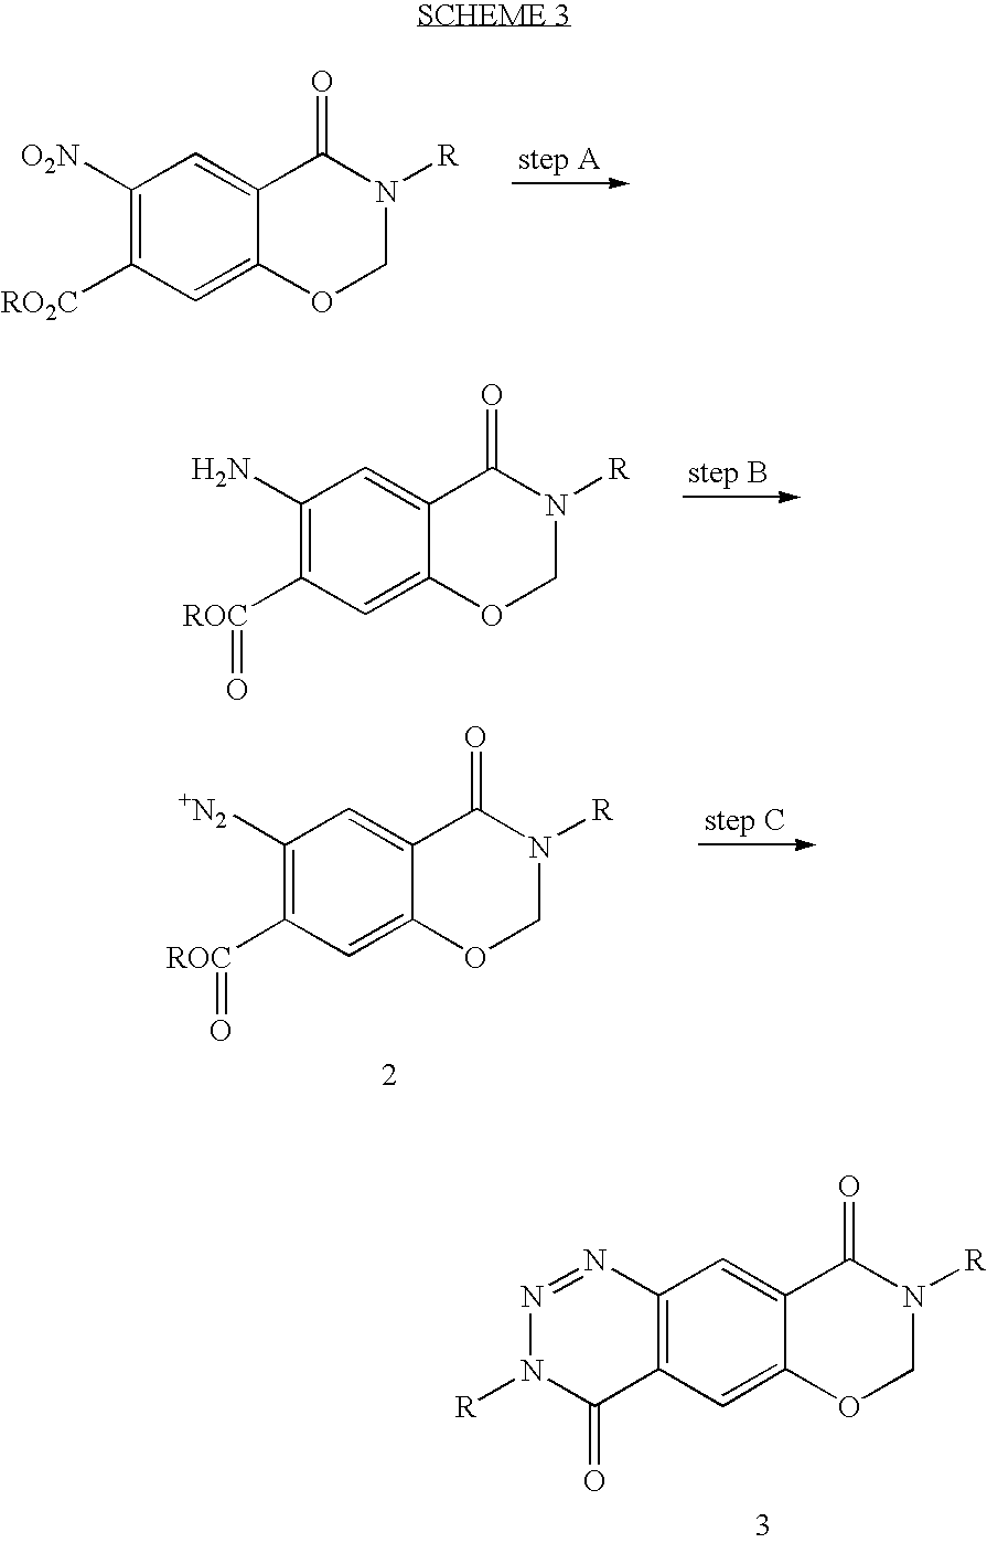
C1([O2N])=C([RO2C])C=C2C(=C1)C(=O)N([R])CO2.C1(N)=C([ROC]=O)C=C2C(=C1)C(=O)N([R])CO2.C12=C(C=C3C(=C1)C(=O)N([R])CO3)C(=O)N([R])N=N2.C1([+N2])=C([ROC]=O)C=C2C(=C1)C(=O)N([R])CO2
